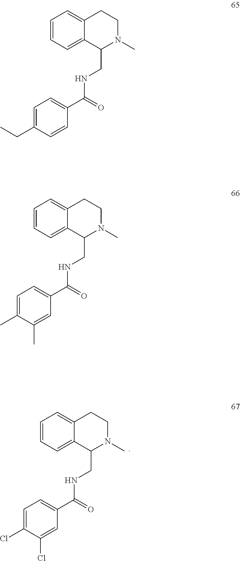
C1=CC=C2C(=C1)CCN(C)C2CNC(C1=CC=C(Cl)C(Cl)=C1)=O.C1=CC=C2C(=C1)CCN(C)C2CNC(C1=CC=C(CC)C=C1)=O.C1=CC=C2C(=C1)CCN(C)C2CNC(C1=CC=C(C)C(C)=C1)=O
